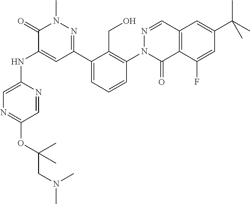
C1=NC(NC2=CC(C3=CC=CC(N4C(=O)C5=C(C=N4)C=C(C(C)(C)C)C=C5F)=C3CO)=NN(C)C2=O)=CN=C1OC(CN(C)C)(C)C
